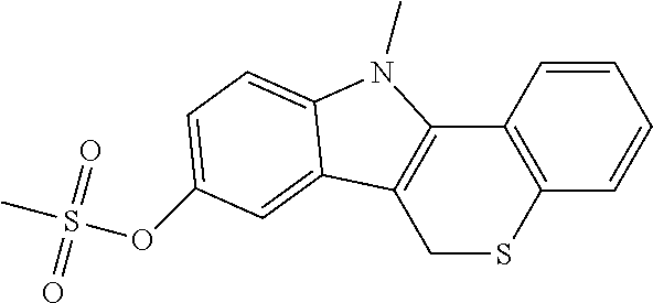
C12=C(C=CC=C1)SCC1=C2N(C)C2=CC=C(OS(=O)(C)=O)C=C12
